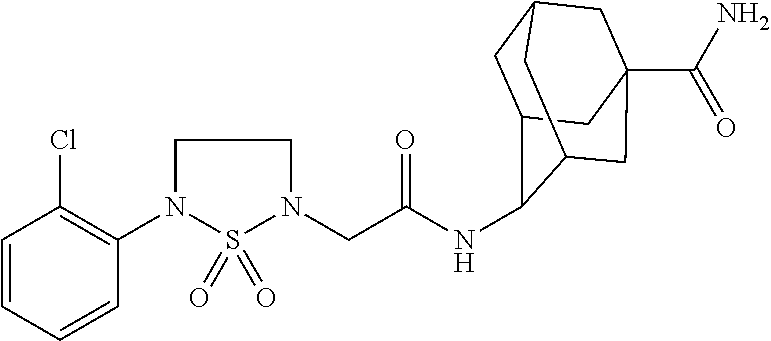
C1(N2CCN(CC(=O)NC3C4CC5CC(C(N)=O)(CC3C5)C4)S2(=O)=O)=C(Cl)C=CC=C1
